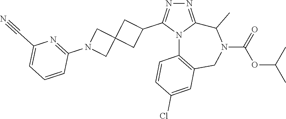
N1=C2N(C(C3CC4(C3)CN(C3=NC(C#N)=CC=C3)C4)=N1)C1=C(CN(C(=O)OC(C)C)C2C)C=C(Cl)C=C1
